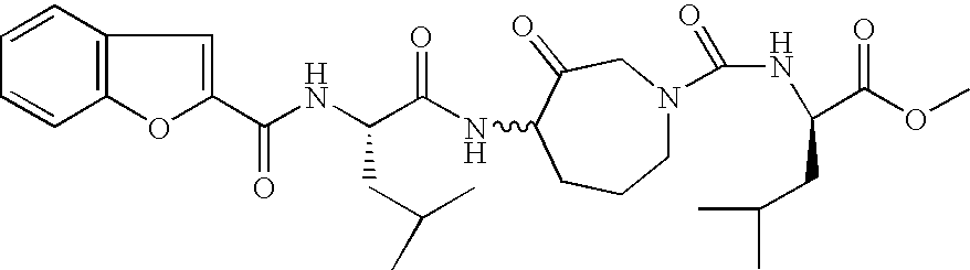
C1=CC2=C(C=C1)OC(C(NC(C(NC1CCCN(C(=O)NC(C(=O)OC)CC(C)C)CC1=O)=O)CC(C)C)=O)=C2
